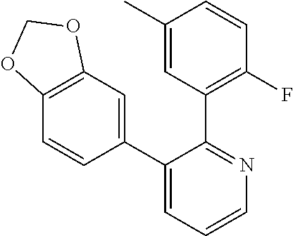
C12=C(C=C(C3=CC=CN=C3C3=C(F)C=CC(C)=C3)C=C1)OCO2
